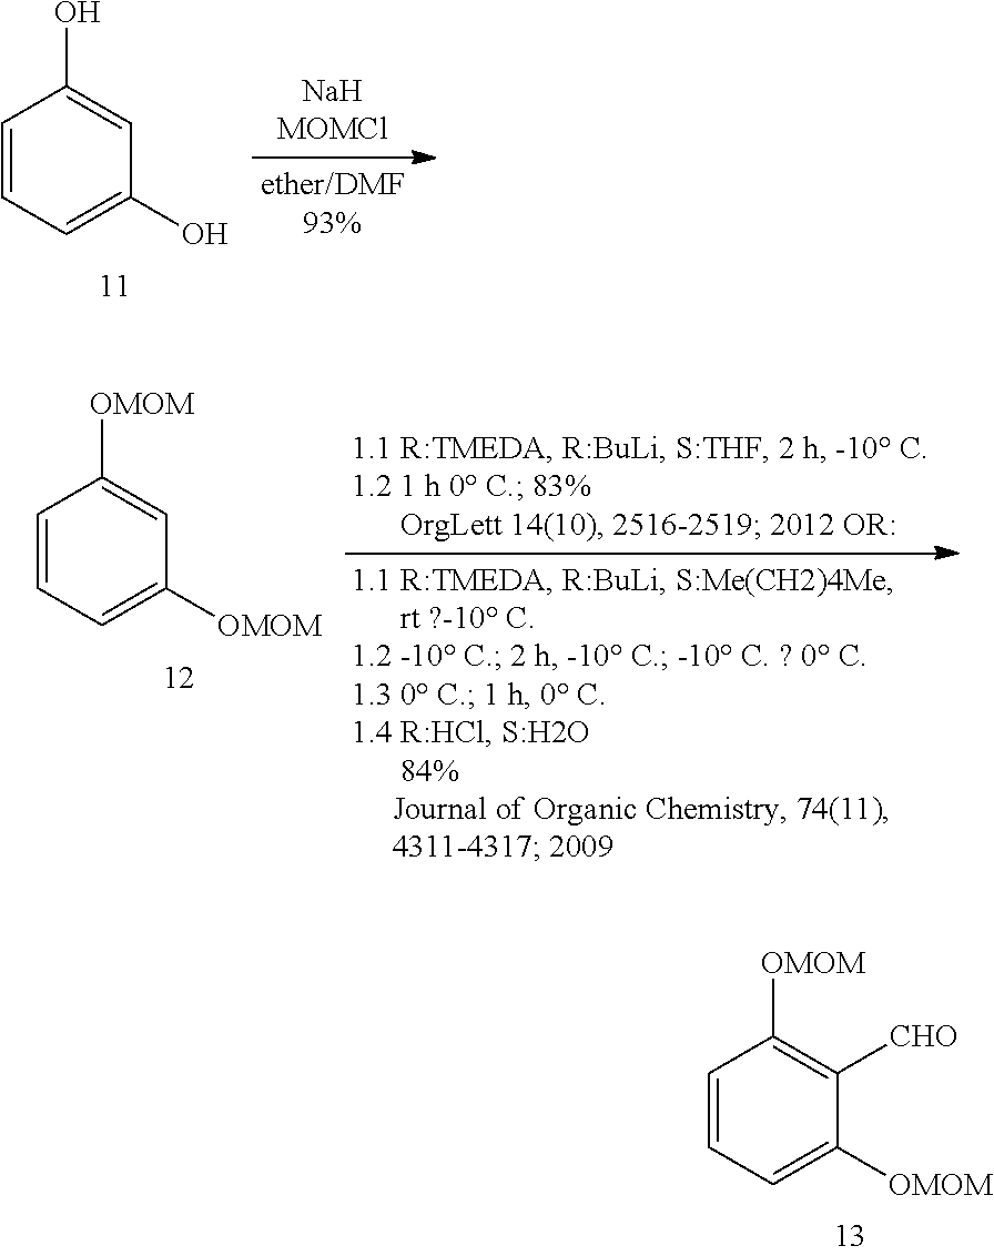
C1=CC=C(O)C=C1O.C1=CC=C([OMOM])C=C1[OMOM].C1=CC=C([OMOM])C([CHO])=C1[OMOM]
